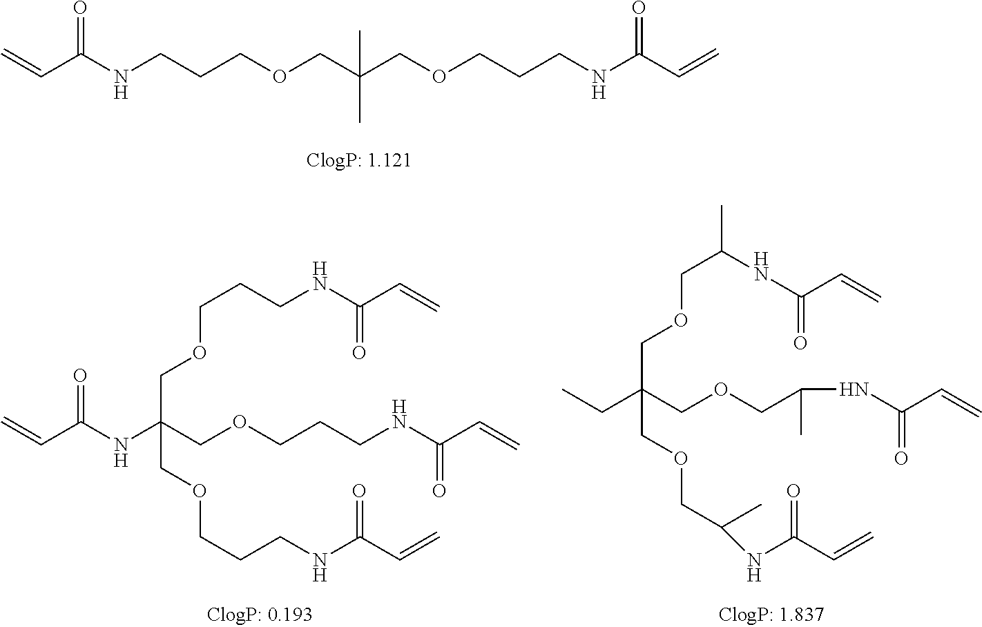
C=CC(NCCCOCC(COCCCNC(C=C)=O)(C)C)=O.C(CCNC(C=C)=O)OCC(NC(C=C)=O)(COCCCNC(C=C)=O)COCCCNC(C=C)=O.C(C(NC(C=C)=O)C)OCC(CC)(COCC(C)NC(C=C)=O)COCC(NC(C=C)=O)C
